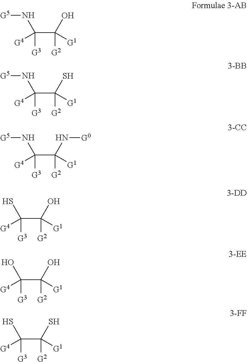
C(C(N[G5])([G3])[G4])([G2])(O)[G1].C(C(N[G5])([G3])[G4])([G2])(S)[G1].C(C(N[G5])([G3])[G4])([G2])(N[G0])[G1].C(C(S)([G3])[G4])([G2])(O)[G1].C(C(O)([G3])[G4])([G2])(O)[G1].C(C(S)([G3])[G4])([G2])(S)[G1]
